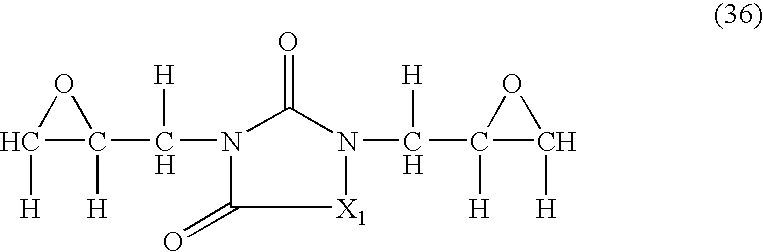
C1([H])C([H])(C([H])N2C(=O)[X1]N(C(C3([H])C([H])O3)[H])C2=O)O1
